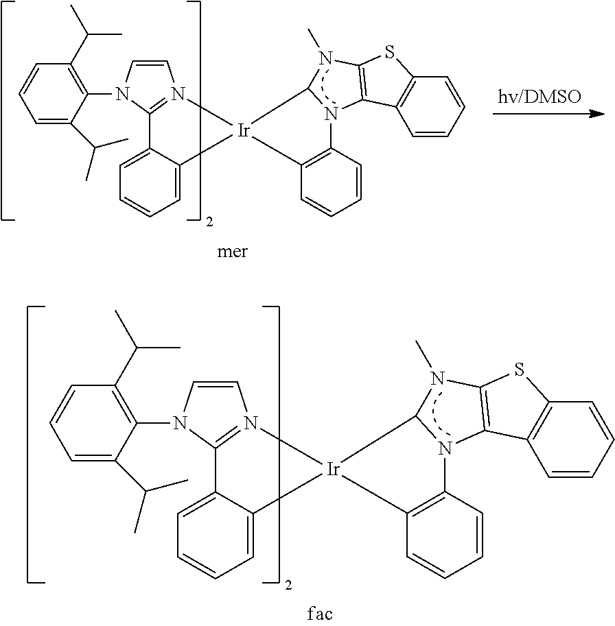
C1=CC=C(C(C)C)C(N2C=CN3=C2C2=CC=CC=C2[Ir]32C3=C(C=CC=C3)N3C4=C(SC5=C4C=CC=C5)N(C)C23)=C1C(C)C.C1=CC=C(C(C)C)C(N2C=CN3=C2C2=CC=CC=C2[Ir]32C3=C(C=CC=C3)N3C4=C(SC5=C4C=CC=C5)N(C)C23)=C1C(C)C
